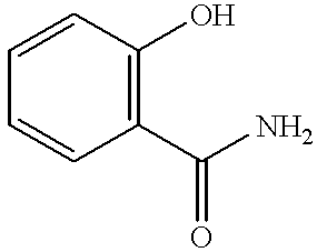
C1=CC(O)=C(C(N)=O)C=C1
